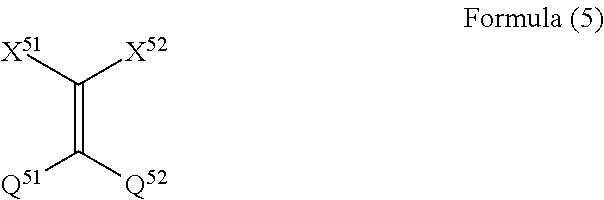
[X51]C([X52])=C([Q51])[Q52]
